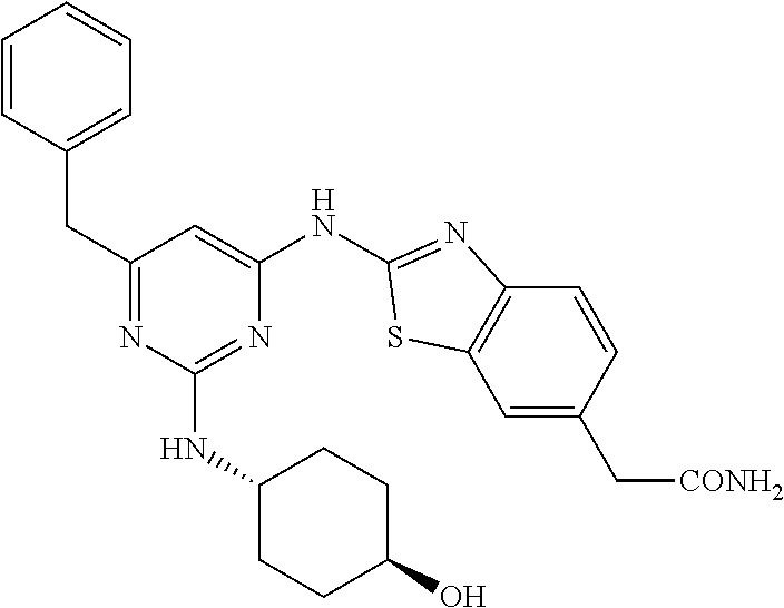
N1=C(CC2=CC=CC=C2)C=C(NC2=NC3=C(C=C(C[CONH2])C=C3)S2)N=C1NC1CCC(O)CC1
